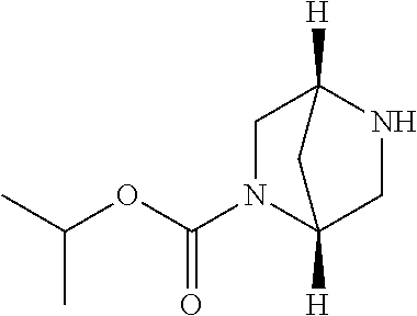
C(OC(C)C)(=O)N1CC2([H])NCC1([H])C2
